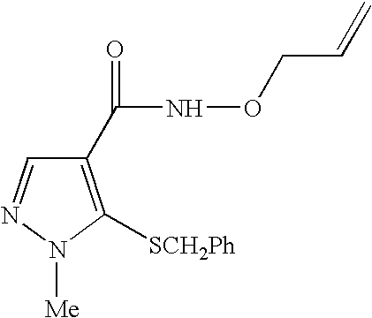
C1(C(NOCC=C)=O)=C([SCH2Ph])N([Me])N=C1
